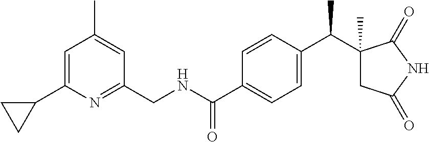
C1=C(C2CC2)N=C(CNC(C2=CC=C(C(C3(C)CC(=O)NC3=O)C)C=C2)=O)C=C1C
